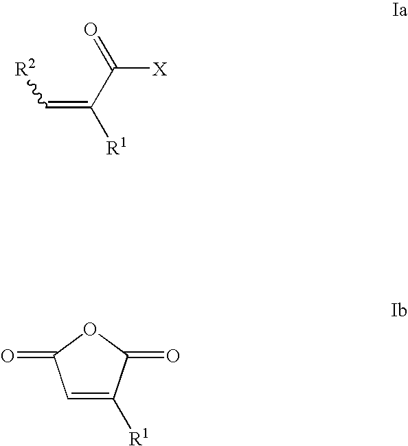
C(=C(C([X])=O)[R1])[R2].C1=C([R1])C(=O)OC1=O
